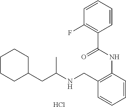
C1CCC(CC(C)NCC2=C(NC(=O)C3=C(F)C=CC=C3)C=CC=C2)CC1.Cl
